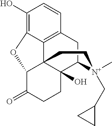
C12=C3CC4C5(O)C1(C(C(=O)CC5)OC2=C(O)C=C3)CC[N+]4(CC1CC1)C
